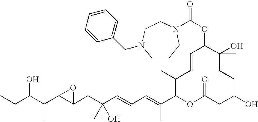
OC(C(C)C1C(CC(O)(C)C=CC=C(C)C2OC(=O)CC(O)CCC(C)(O)C(OC(=O)N3CCCN(CC4=CC=CC=C4)CC3)C=CC2C)O1)CC
